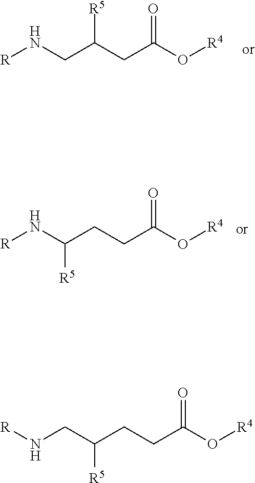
[R]NCC(CC(O[R4])=O)[R5].[R]NC(CCC(O[R4])=O)[R5].C(C(CCC(O[R4])=O)[R5])N[R]
